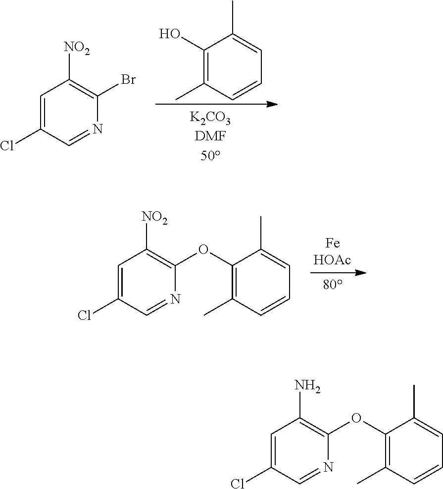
C1(O)=C(C)C=CC=C1C.C1=C(Cl)C=NC(Br)=C1[NO2].C1=C(Cl)C=NC(OC2=C(C)C=CC=C2C)=C1N.C1=C(Cl)C=NC(OC2=C(C)C=CC=C2C)=C1[NO2]
